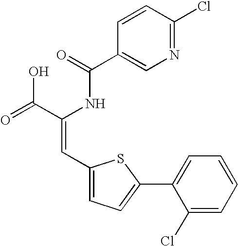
C1=CC(Cl)=NC=C1C(=O)NC(C(=O)O)=CC1=CC=C(C2=CC=CC=C2Cl)S1
